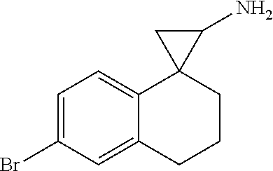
C1=C(Br)C=C2C(=C1)C1(CCC2)C(N)C1
